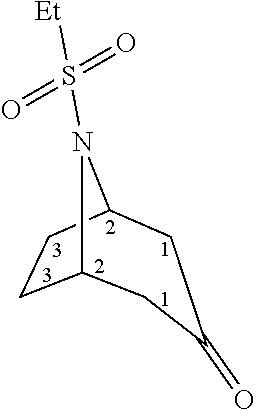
C12CCC(N1S(=O)(=O)[Et])CC(=O)C2
